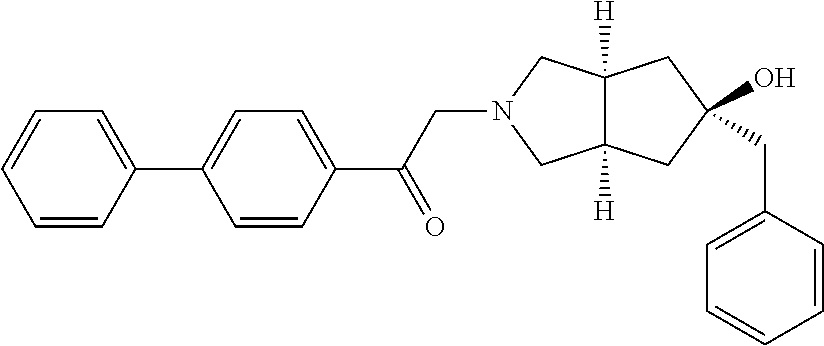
C1=CC(C2=CC=C(C(CN3CC4([H])C([H])(C3)CC(CC3=CC=CC=C3)(O)C4)=O)C=C2)=CC=C1
